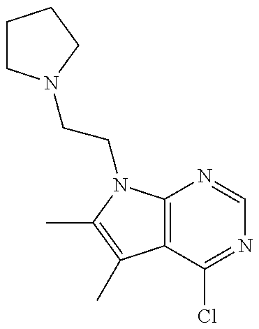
C1CN(CCN2C3=C(C(C)=C2C)C(Cl)=NC=N3)CC1
